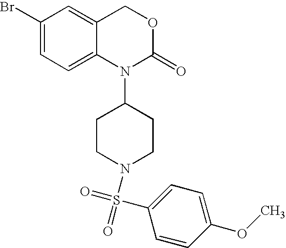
C1(Br)=CC=C2C(=C1)COC(=O)N2C1CCN(S(C2=CC=C(OC)C=C2)(=O)=O)CC1
